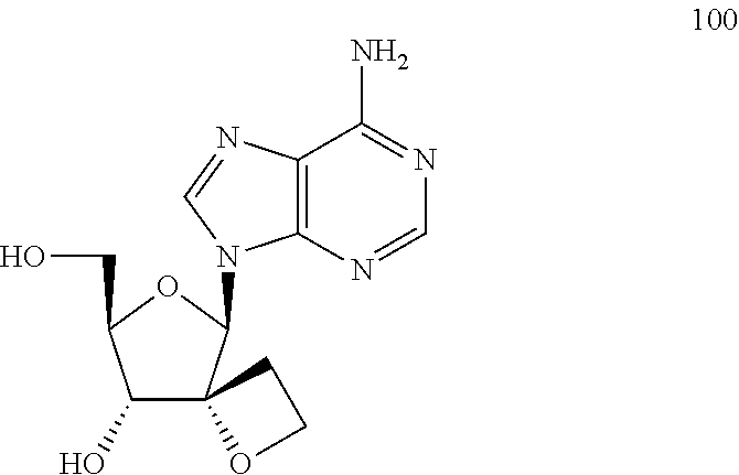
C1(O)C2(C(N3C4=C(C(N)=NC=N4)N=C3)OC1CO)OCC2
